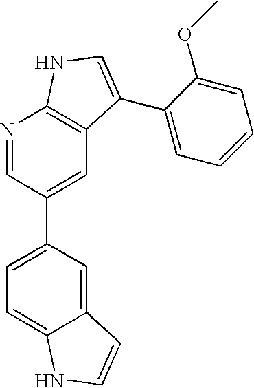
C12=CC(C3=CC4=C(N=C3)NC=C4C3=CC=CC=C3OC)=CC=C1NC=C2
